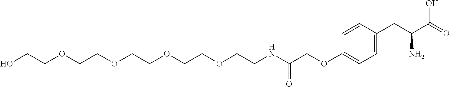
C1=CC(CC(C(O)=O)N)=CC=C1OCC(=O)NCCOCCOCCOCCOCCO
